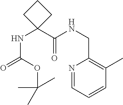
N1=CC=CC(C)=C1CNC(C1(NC(=O)OC(C)(C)C)CCC1)=O
